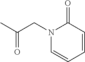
N1(CC(C)=O)C=CC=CC1=O
